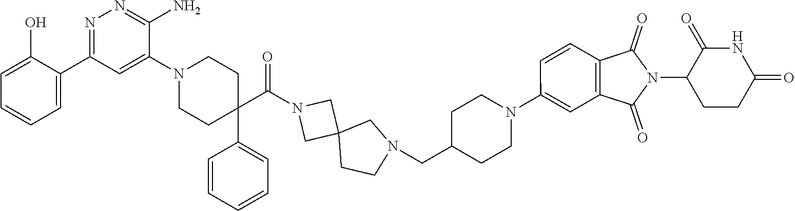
C1=C(O)C(C2=NN=C(N)C(N3CCC(C4=CC=CC=C4)(C(N4CC5(CN(CC6CCN(C7=CC8=C(C=C7)C(=O)N(C7CCC(=O)NC7=O)C8=O)CC6)CC5)C4)=O)CC3)=C2)=CC=C1
